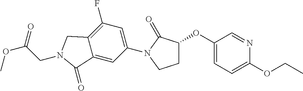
C1(OC2CCN(C3=CC(F)=C4C(=C3)C(=O)N(CC(OC)=O)C4)C2=O)=CC=C(OCC)N=C1
